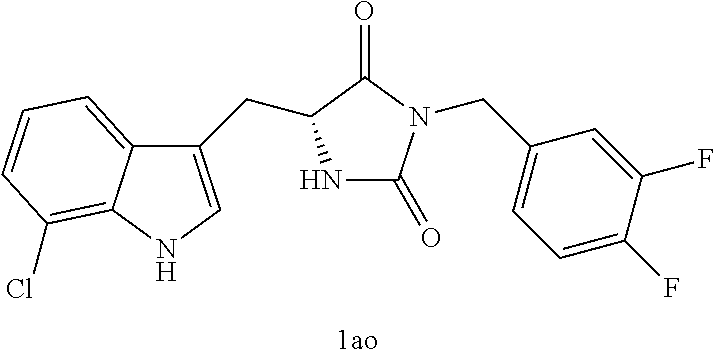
[1ao].N1C(=O)N(CC2=CC=C(F)C(F)=C2)C(=O)C1CC1=CNC2=C(Cl)C=CC=C12
